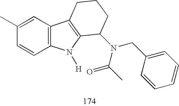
C1=CC2=C(C=C1C)C1=C(N2[H])C(N(CC2=CC=CC=C2)C(C)=O)CCC1
